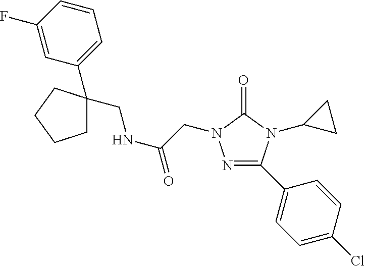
C(=O)(CN1N=C(C2=CC=C(Cl)C=C2)N(C2CC2)C1=O)NCC1(C2=CC=CC(F)=C2)CCCC1
